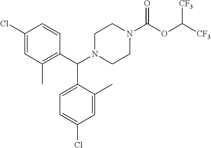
N1(C(OC([CF3])[CF3])=O)CCN(C(C2=C(C)C=C(Cl)C=C2)C2=CC=C(Cl)C=C2C)CC1
